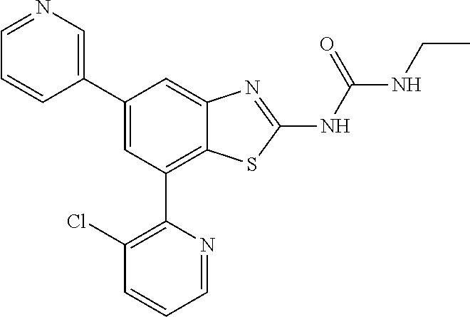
C1(C2=CN=CC=C2)=CC(C2=C(Cl)C=CC=N2)=C2C(=C1)N=C(NC(=O)NCC)S2
